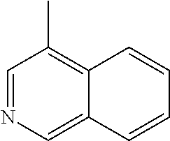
C1=NC=C2C(=C1C)C=CC=C2
